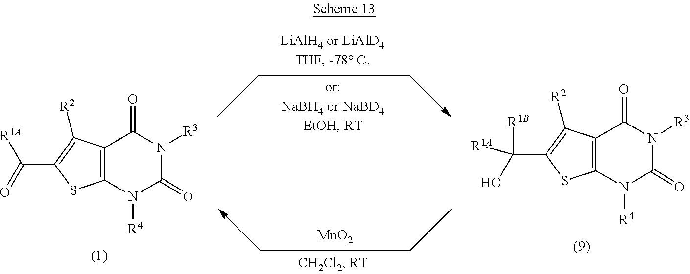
C12=C(N([R4])C(=O)N([R3])C1=O)SC(C(O)([R1B])[R1A])=C2[R2].C12=C(N([R4])C(=O)N([R3])C1=O)SC(C(=O)[R1A])=C2[R2].[MnO2]
